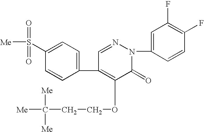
C1=CC(C2=C(OCCC([Me])([Me])[Me])C(=O)N(C3=CC(F)=C(F)C=C3)N=C2)=CC=C1S([Me])(=O)=O
